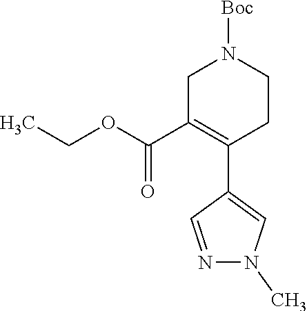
C(OC(C1=C(C2=CN(C)N=C2)CCN([Boc])C1)=O)C
